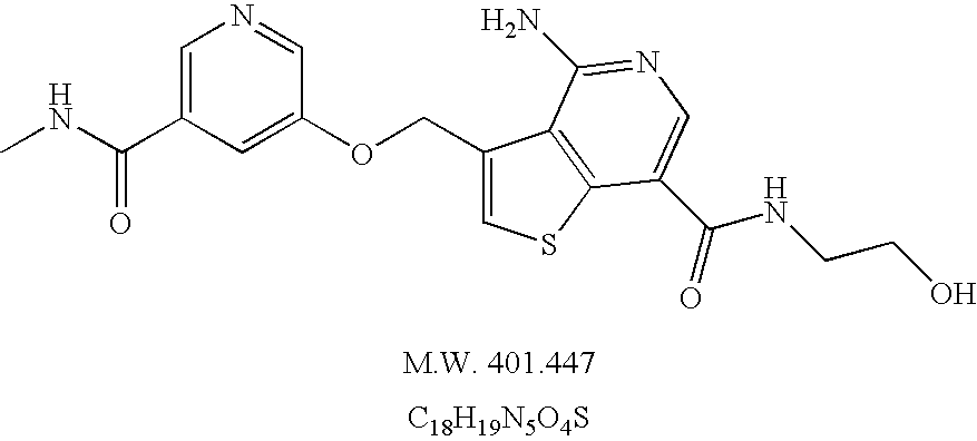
CNC(=O)C1=CN=CC(OCC2=CSC3=C2C(N)=NC=C3C(=O)NCCO)=C1.[C18H19N5O4S]
